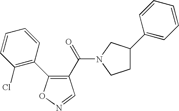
C1(C(=O)N2CC(C3=CC=CC=C3)CC2)=C(C2=C(Cl)C=CC=C2)ON=C1
